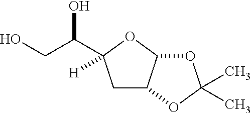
C1C2C(OC1(C(CO)O)[H])OC(C)(C)O2
